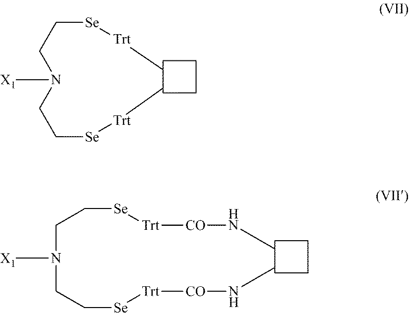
[X1]N(CC[Se][Trt]C)CC[Se][Trt]C.[X1]N(CC[Se][Trt][CO]NC)CC[Se][Trt][CO]NC
